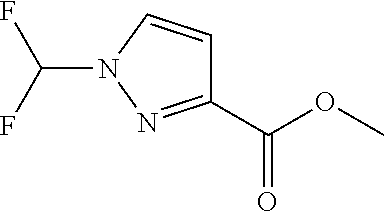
C1(C(OC)=O)=NN(C(F)F)C=C1
